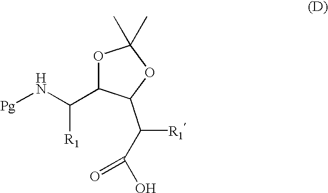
[Pg]NC([R1])C1OC(C)(C)OC1C([R1])C(=O)O
